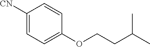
[CN]C1=CC=C(OCCC(C)C)C=C1
